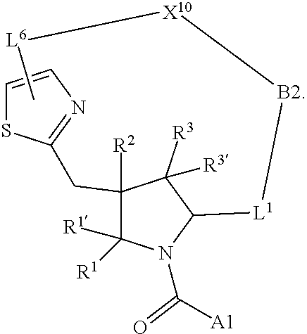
C1=CN=C(CC2([R2])C([R1])([R1])N(C([A1])=O)C([L1][B2][X10][L6]C)C2([R3])[R3])S1
